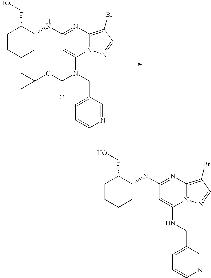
N12C(=C(Br)C=N1)N=C(NC1C(CO)CCCC1)C=C2N(CC1=CC=CN=C1)C(OC(C)(C)C)=O.N12C(=C(Br)C=N1)N=C(NC1C(CO)CCCC1)C=C2NCC1=CC=CN=C1
